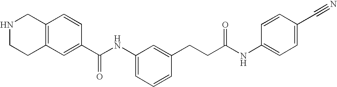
C1(C(NC2=CC=CC(CCC(NC3=CC=C(C#N)C=C3)=O)=C2)=O)=CC2=C(C=C1)CNCC2
